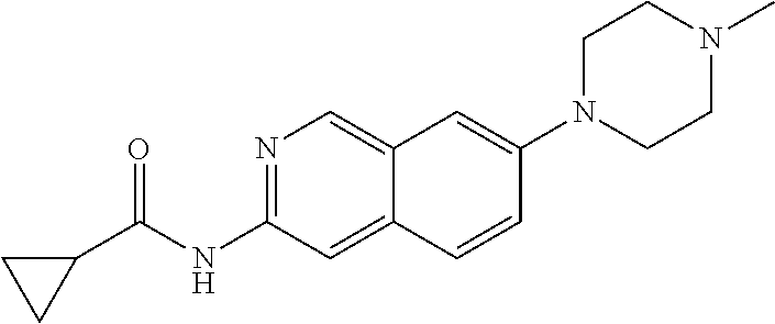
N1=C(NC(=O)C2CC2)C=C2C(=C1)C=C(N1CCN(C)CC1)C=C2
